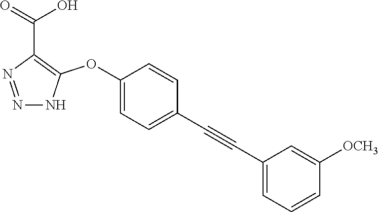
N1=NNC(OC2=CC=C(C#CC3=CC=CC([OCH3])=C3)C=C2)=C1C(=O)O
